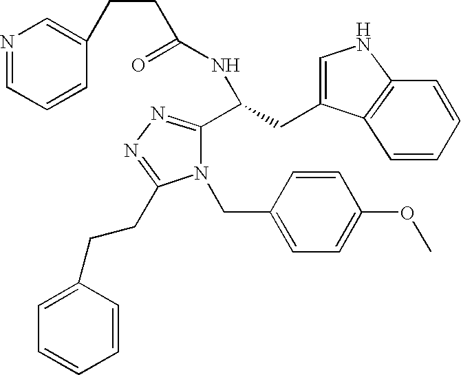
C(C(=O)NC(C1=NN=C(CCC2=CC=CC=C2)N1CC1=CC=C(OC)C=C1)CC1=CNC2=C1C=CC=C2)CC1=CN=CC=C1
